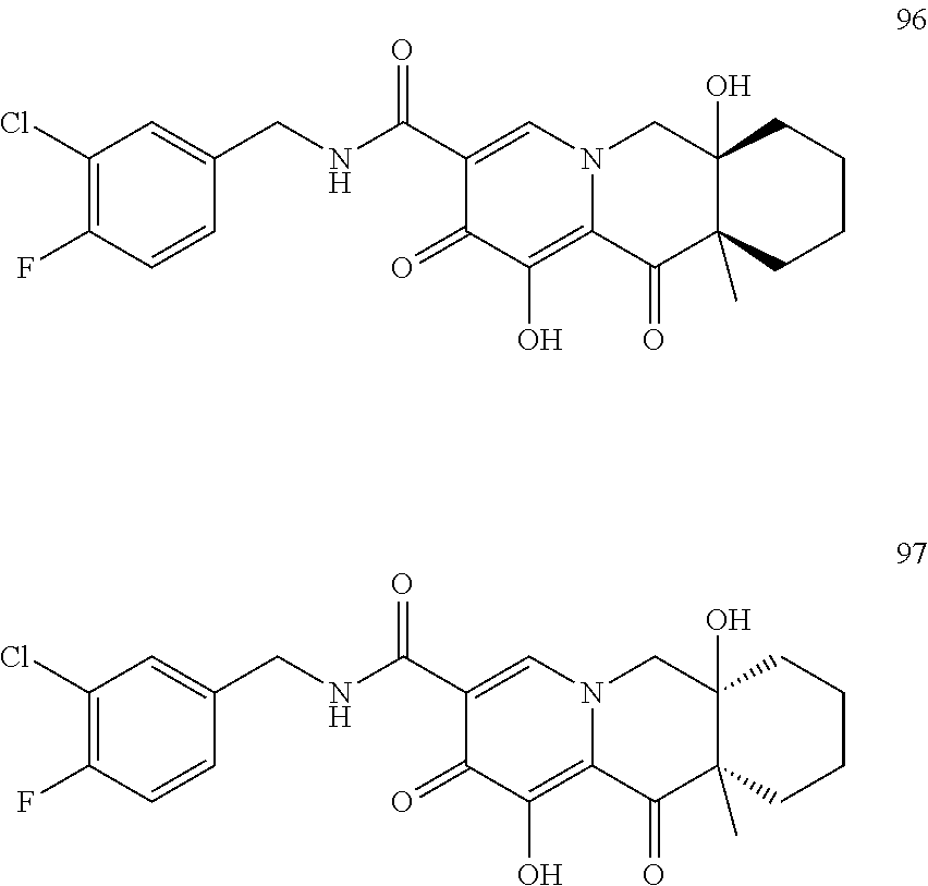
C1(Cl)=C(F)C=CC(CNC(C2=CN3C(=C(O)C2=O)C(=O)C2(C)C(O)(C3)CCCC2)=O)=C1.C1(Cl)=C(F)C=CC(CNC(C2=CN3C(=C(O)C2=O)C(=O)C2(C)C(O)(C3)CCCC2)=O)=C1
